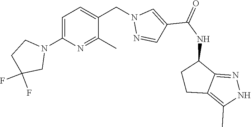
C1=C(N2CCC(F)(F)C2)N=C(C)C(CN2N=CC(C(NC3CCC4=C(C)NN=C34)=O)=C2)=C1
